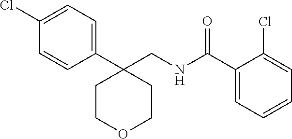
C1=C(Cl)C=CC(C2(CNC(C3=CC=CC=C3Cl)=O)CCOCC2)=C1
